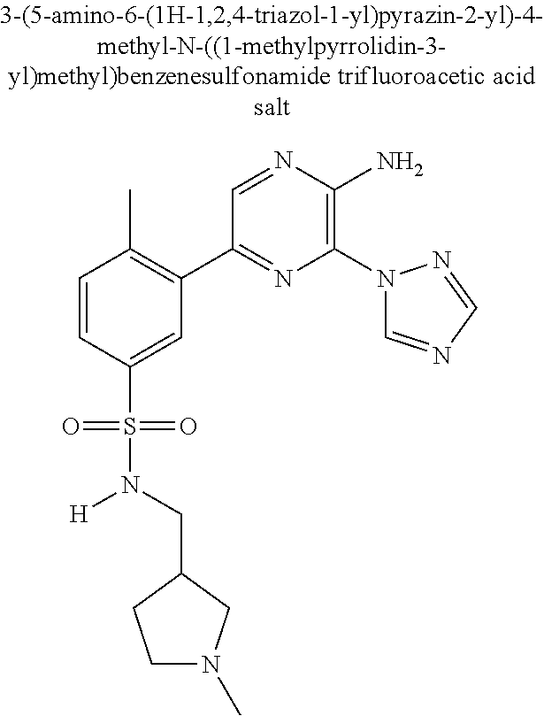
C1=CC(S(=O)(=O)N(CC2CN(C)CC2)[H])=CC(C2=NC(N3C=NC=N3)=C(N)N=C2)=C1C
